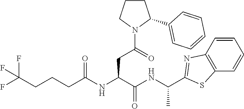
C12=C(C=CC=C1)SC(C(NC(C(NC(CCCC(F)(F)F)=O)CC(N1C(C3=CC=CC=C3)CCC1)=O)=O)C)=N2
